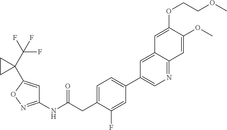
C1(NC(CC2=CC=C(C3=CN=C4C(=C3)C=C(OCCOC)C(OC)=C4)C=C2F)=O)=NOC(C2(C(F)(F)F)CC2)=C1
